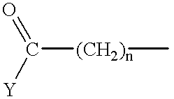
C([(CH2)n]C)([Y])=O
